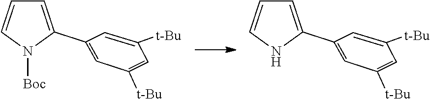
C1=C(C2=CC([t-Bu])=CC([t-Bu])=C2)NC=C1.C1=C(C2=CC([t-Bu])=CC([t-Bu])=C2)N([Boc])C=C1
